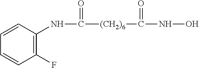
N(C([(CH2)6]C(NO)=O)=O)C1=C(F)C=CC=C1
